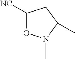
C1([NC])ON(C)C(C)C1
